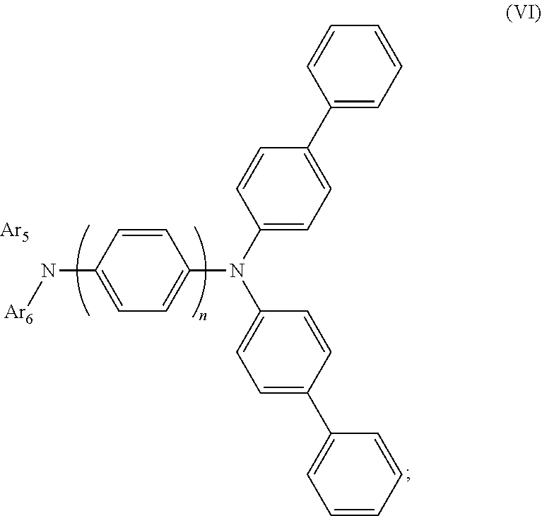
C1(N[Ar6])=CC=C(N(C2=CC=C(C3=CC=CC=C3)C=C2)C2=CC=C(C3=CC=CC=C3)C=C2)C=C1.[Ar5]
